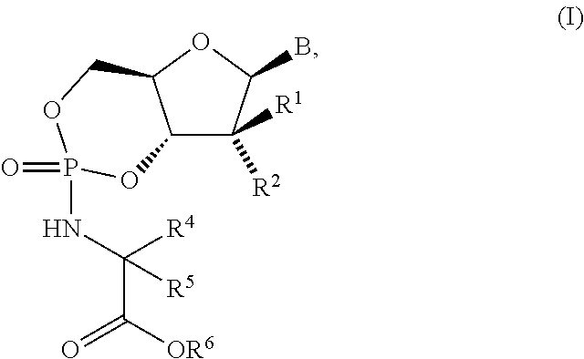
C12C([R1])([R2])C(B)OC1COP(=O)(NC(C([OR6])=O)([R4])[R5])O2
